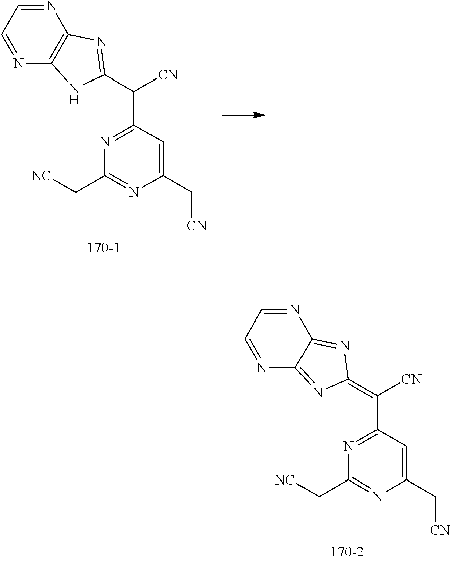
C1=NC2=C(N=C1)NC(C([CN])C1=NC(C[NC])=NC(C[CN])=C1)=N2.C1=NC2=NC(=C([CN])C3=NC(C[NC])=NC(C[CN])=C3)N=C2N=C1
